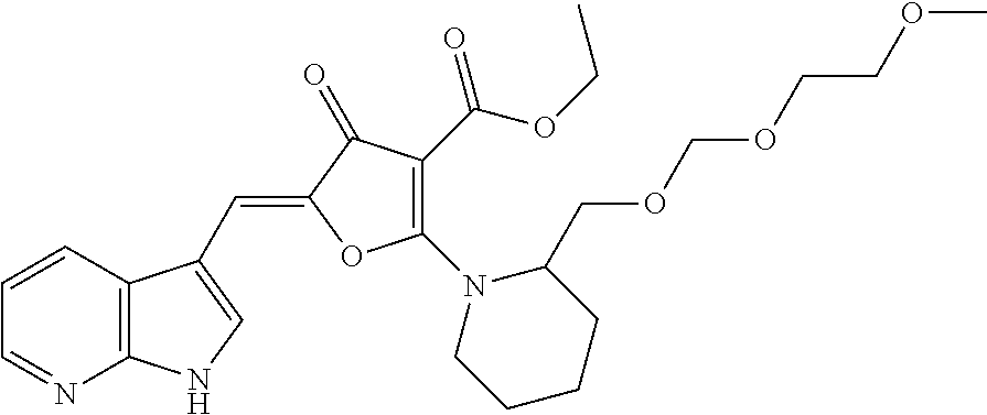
C1=CC2=C(N=C1)NC=C2C=C1C(=O)C(C(OCC)=O)=C(N2CCCCC2COCOCCOC)O1
